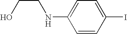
C1=CC(I)=CC=C1NCCO
